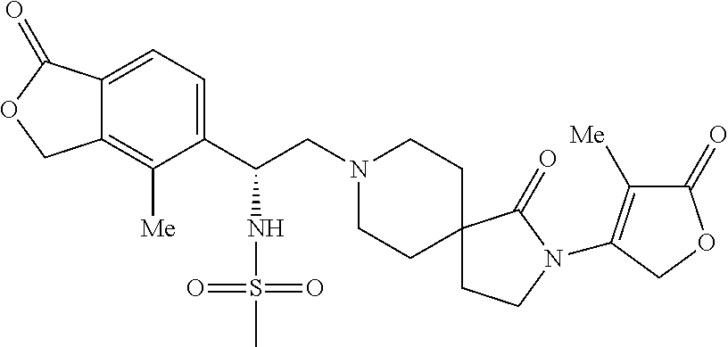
C1(C(NS(C)(=O)=O)CN2CCC3(CC2)CCN(C2=C([Me])C(=O)OC2)C3=O)=CC=C2C(=C1[Me])COC2=O
